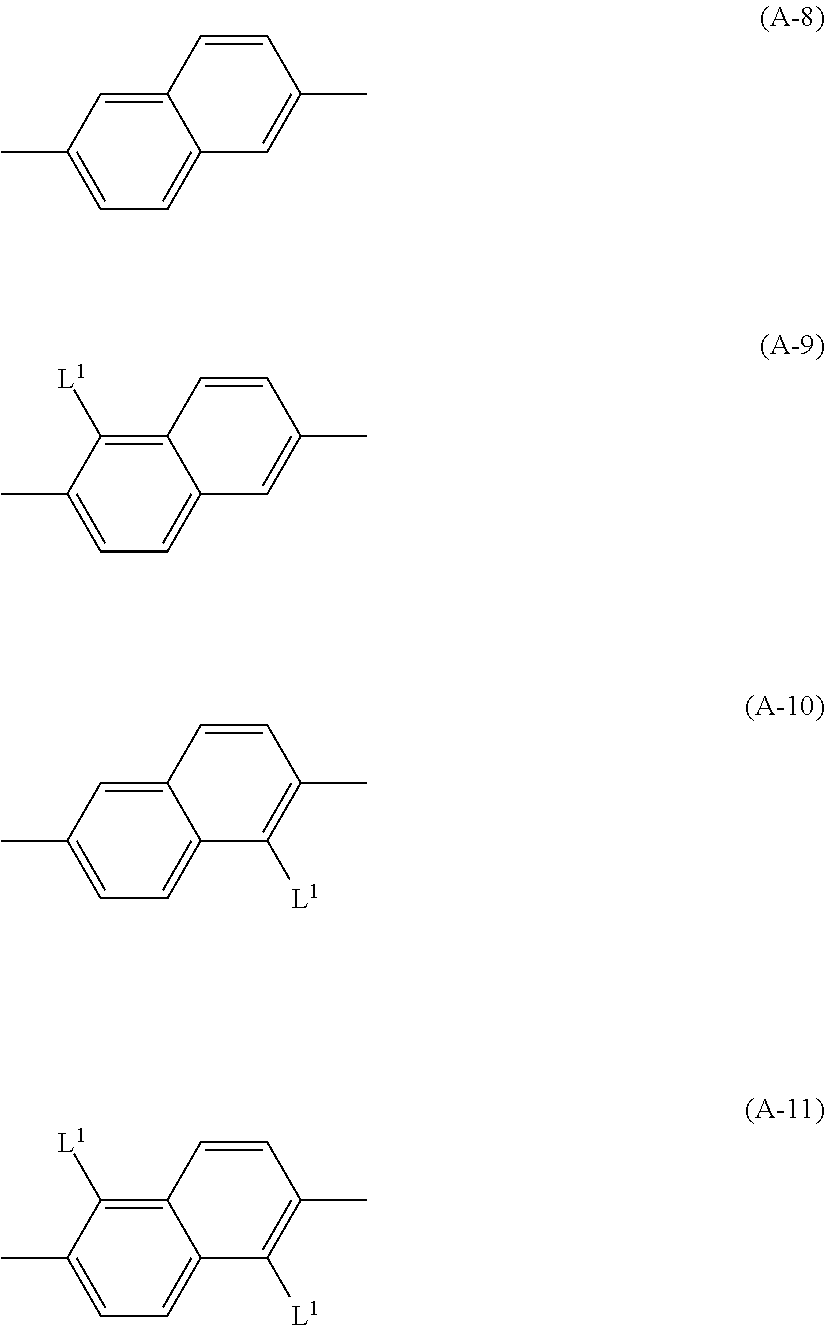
C12=CC(C)=CC=C1C=C(C)C=C2.C12=C([L1])C(C)=CC=C1C=C(C)C=C2.C12=CC(C)=CC=C1C([L1])=C(C)C=C2.C12=C([L1])C(C)=CC=C1C([L1])=C(C)C=C2
